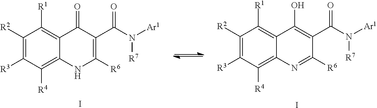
C1([R2])=C([R3])C([R4])=C2C(=C1[R1])C(=O)C(C(N([Ar1])[R7])=O)=C([R6])N2.I.C1([R2])=C([R3])C([R4])=C2C(=C1[R1])C(O)=C(C(N([Ar1])[R7])=O)C([R6])=N2.I
